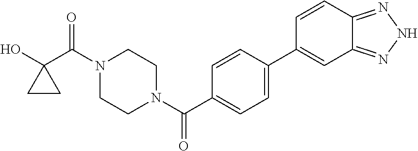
OC1(C(N2CCN(C(=O)C3=CC=C(C4=CC5=NNN=C5C=C4)C=C3)CC2)=O)CC1
